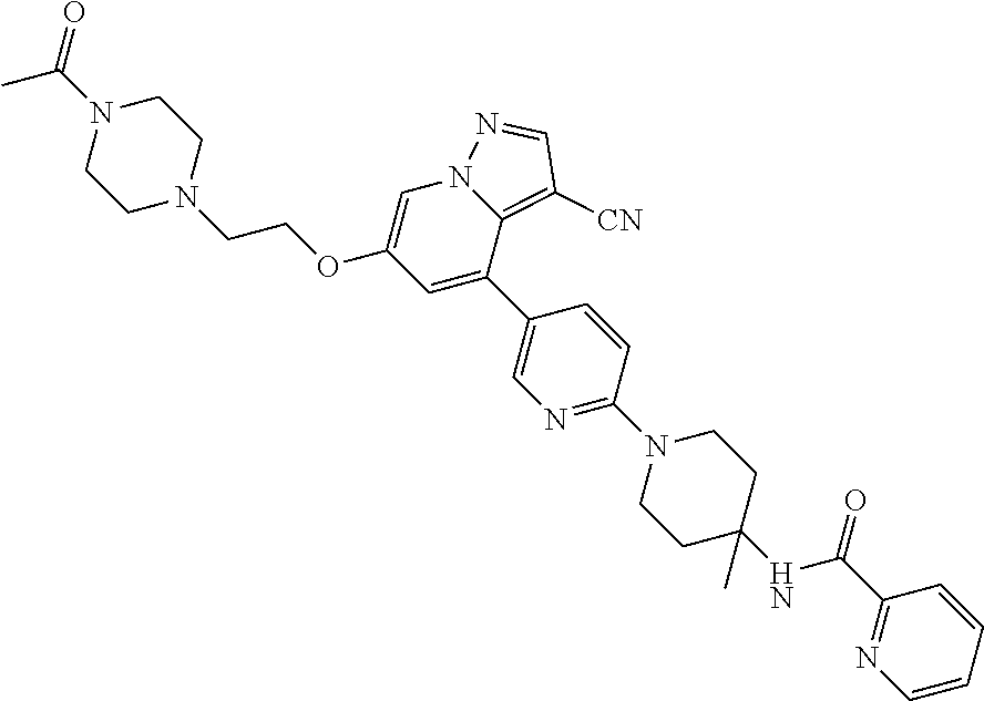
C12=C([CN])C=NN1C=C(OCCN1CCN(C(C)=O)CC1)C=C2C1=CN=C(N2CCC(C)(NC(C3=NC=CC=C3)=O)CC2)C=C1
